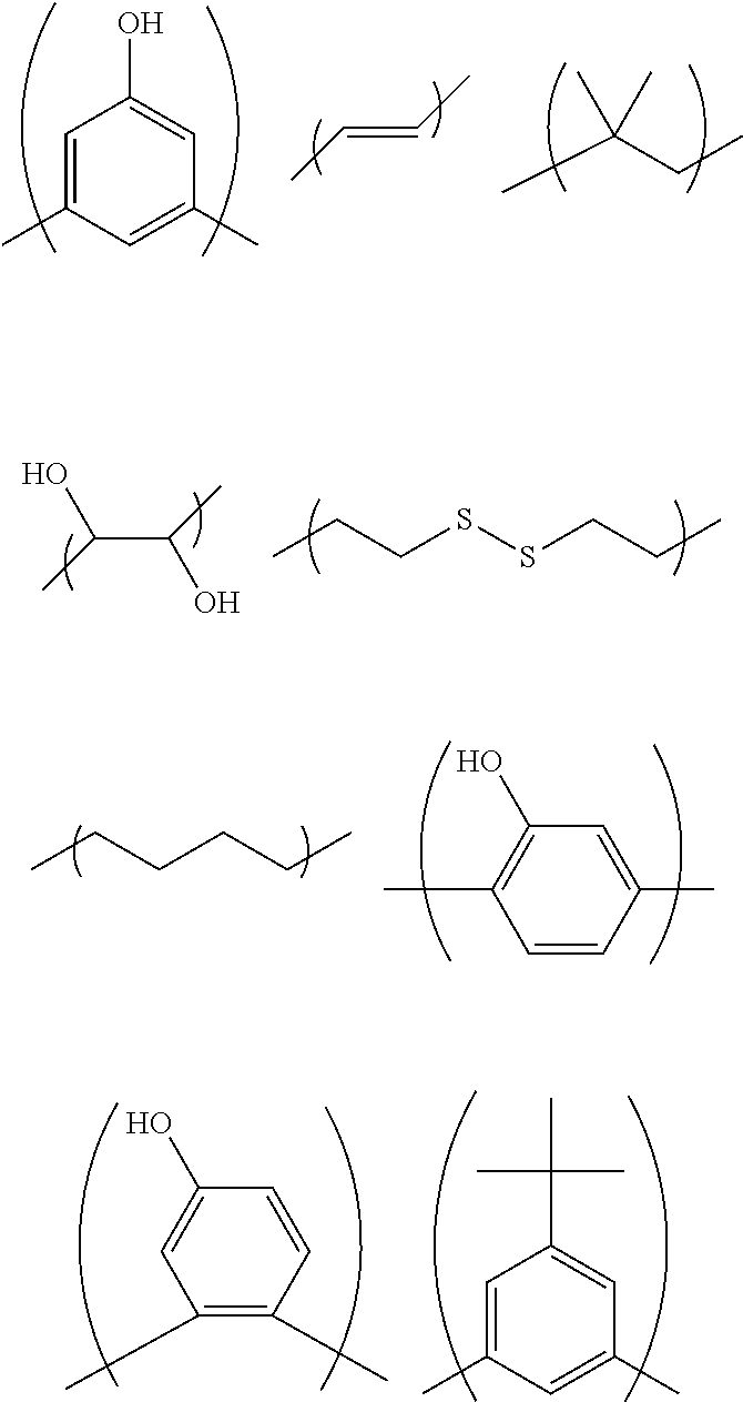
C1=C(C)C=C(C)C=C1O.C(=CC)C.CC(CC)(C)C.C(C(C)O)(C)O.CCCSSCCC.CCCCCC.C1=CC(C)=CC(O)=C1C.C1(C)=C(C)C=CC(O)=C1.C1=C(C)C=C(C)C=C1C(C)(C)C
